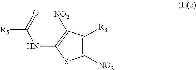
C1([NO2])=C([R3])C([NO2])=C(NC(=O)[R5])S1
